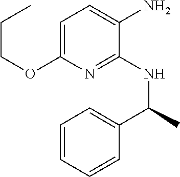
C1=C(OCCC)N=C(NC(C2=CC=CC=C2)C)C(N)=C1
